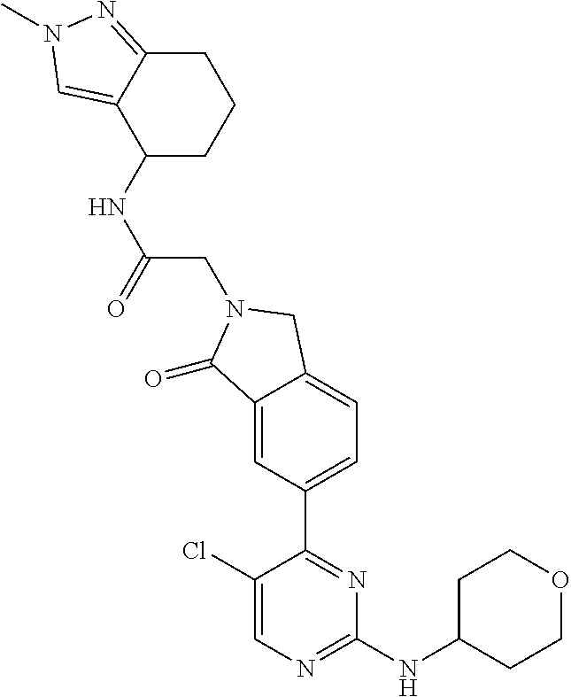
C1(Cl)=CN=C(NC2CCOCC2)N=C1C1=CC=C2C(=C1)C(=O)N(CC(NC1CCCC3=NN(C)C=C13)=O)C2
